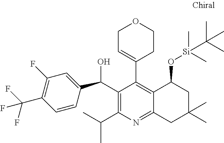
C1(C(O)C2=CC(F)=C(C(F)(F)F)C=C2)=C(C(C)C)N=C2C(=C1C1=CCOCC1)C(O[Si](C)(C)C(C)(C)C)CC(C)(C)C2
